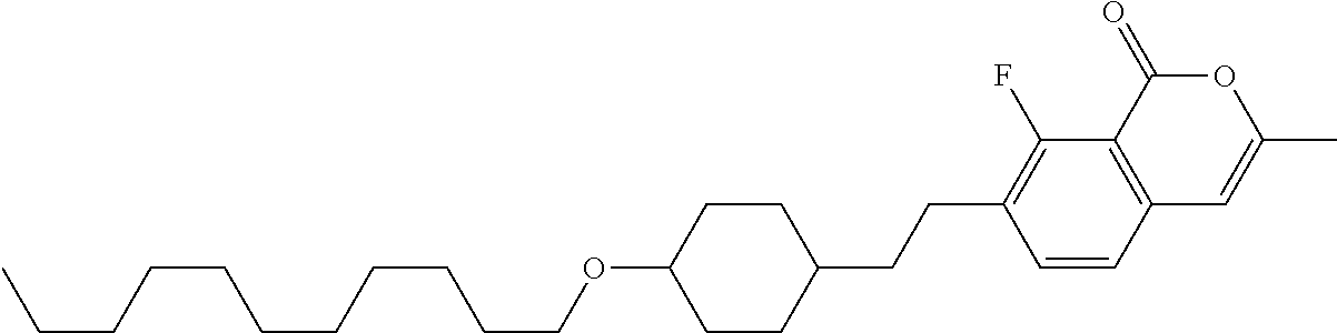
C12=C(C(=O)OC(C)=C1)C(F)=C(CCC1CCC(OCCCCCCCCCCC)CC1)C=C2
